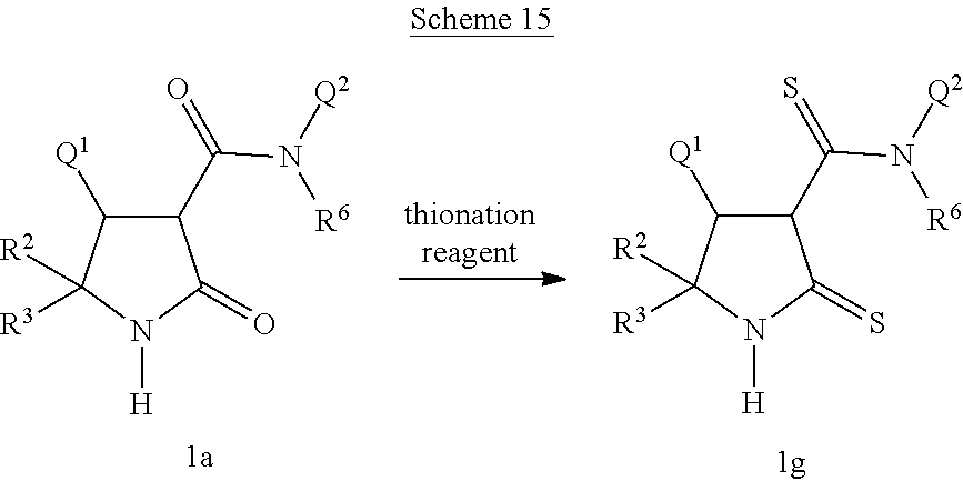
C1([Q1])C(C(N([R6])[Q2])=O)C(=O)N([H])C1([R3])[R2].C1([Q1])C(C(N([R6])[Q2])=S)C(=S)N([H])C1([R3])[R2]
